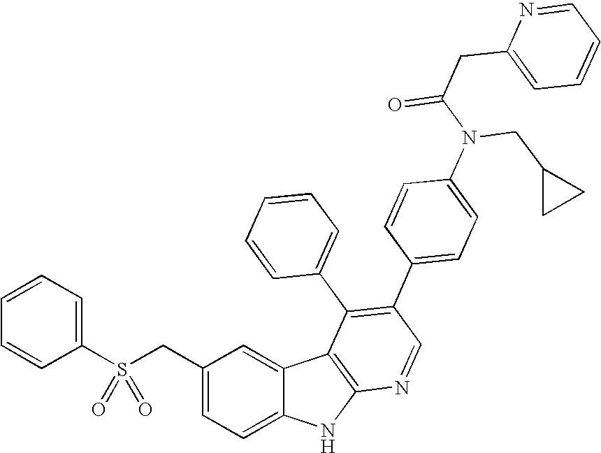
C(C1=CC=C2C(=C1)C1=C(N2)N=CC(C2=CC=C(N(CC3CC3)C(CC3=CC=CC=N3)=O)C=C2)=C1C1=CC=CC=C1)S(C1=CC=CC=C1)(=O)=O
